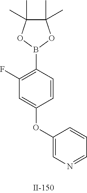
C1(B2OC(C)(C)C(C)(C)O2)=C(F)C=C(OC2=CN=CC=C2)C=C1
